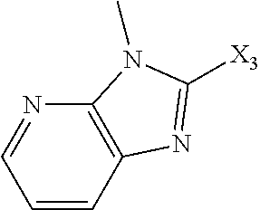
C1=CC2=C(N=C1)N(C)C([X3])=N2
